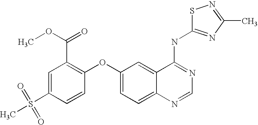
C1=C(S(=O)(=O)C)C=CC(OC2=CC=C3C(=C2)C(NC2=NC(C)=NS2)=NC=N3)=C1C(OC)=O
